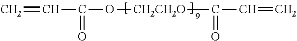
C=CC(=O)O[CH2CH2O]C(C=C)=O
